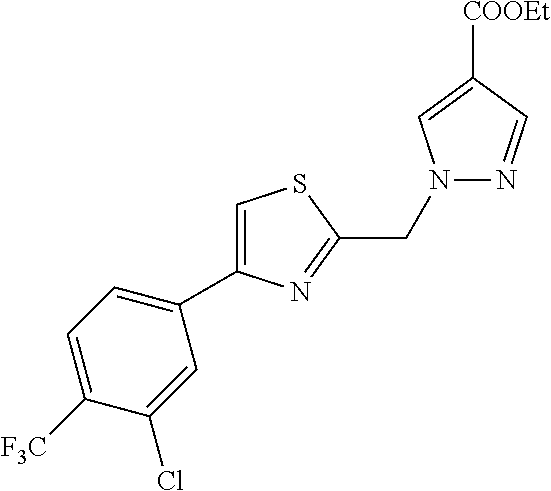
N1(CC2=NC(C3=CC=C([F3C])C(Cl)=C3)=CS2)N=CC([COOEt])=C1
